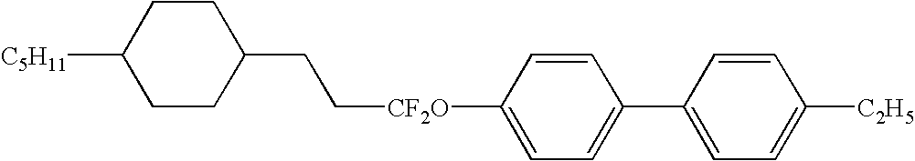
C1CC(CC[CF2O]C2=CC=C(C3=CC=C([C2H5])C=C3)C=C2)CCC1[C5H11]
